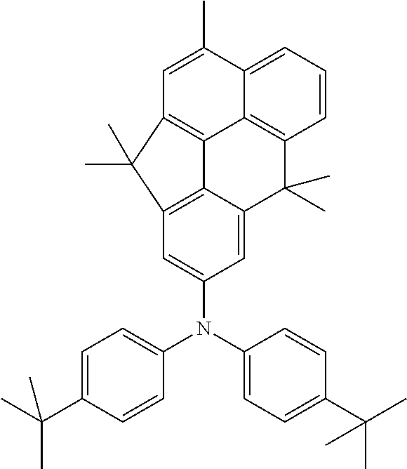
C1=CC=C2C3=C1C(C)(C)C1=CC(N(C4=CC=C(C(C)(C)C)C=C4)C4=CC=C(C(C)(C)C)C=C4)=CC4=C1C3=C(C=C2C)C4(C)C
